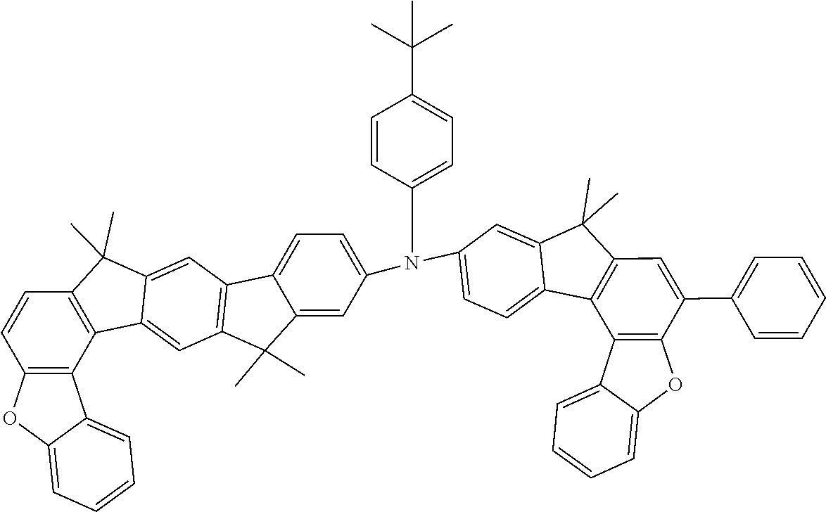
C12=C(C(C)(C)C3=CC4=C(C(C)(C)C5=CC(N(C6=CC=C7C8=C(C=C(C9=CC=CC=C9)C9=C8C8=CC=CC=C8O9)C(C)(C)C7=C6)C6=CC=C(C(C)(C)C)C=C6)=CC=C45)C=C13)C=CC1=C2C2=CC=CC=C2O1
